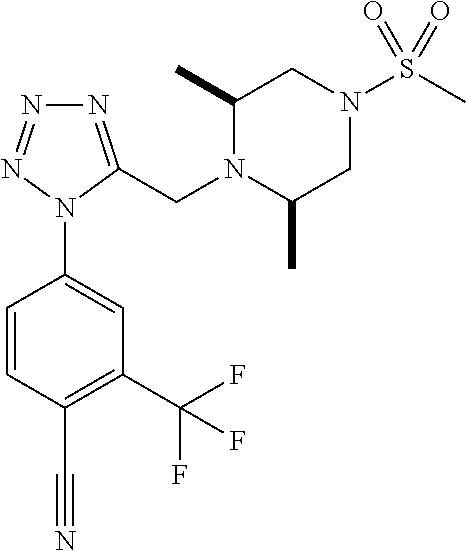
C1=C(N2C(CN3C(C)CN(S(C)(=O)=O)CC3C)=NN=N2)C=CC(C#N)=C1C(F)(F)F
